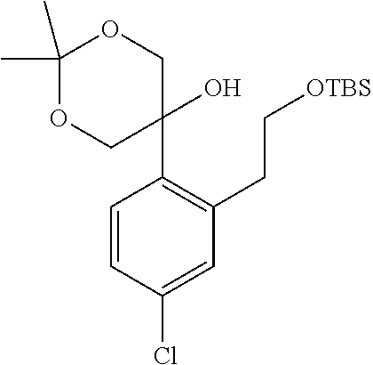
C1=CC(Cl)=CC(CC[OTBS])=C1C1(O)COC(C)(C)OC1
